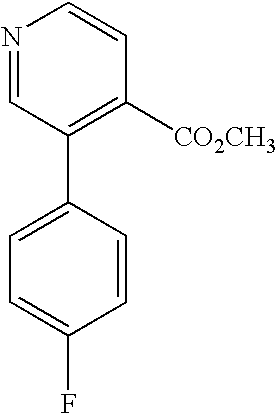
N1=CC(C2=CC=C(F)C=C2)=C([CO2CH3])C=C1
